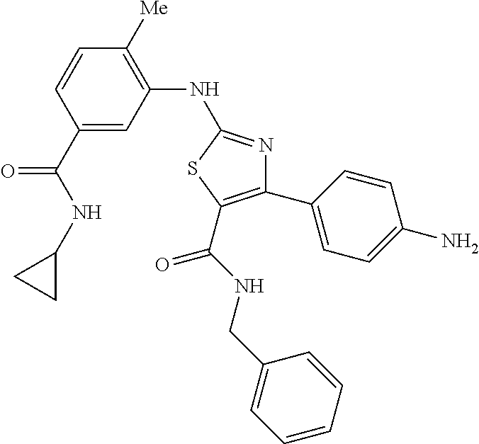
C1(C(NC2CC2)=O)=CC(NC2=NC(C3=CC=C(N)C=C3)=C(C(NCC3=CC=CC=C3)=O)S2)=C([Me])C=C1
